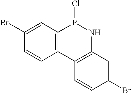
C12=C(C=C(Br)C=C1)P(Cl)NC1=C2C=CC(Br)=C1
